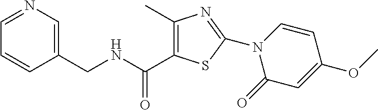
N1(C2=NC(C)=C(C(NCC3=CN=CC=C3)=O)S2)C(=O)C=C(OC)C=C1
